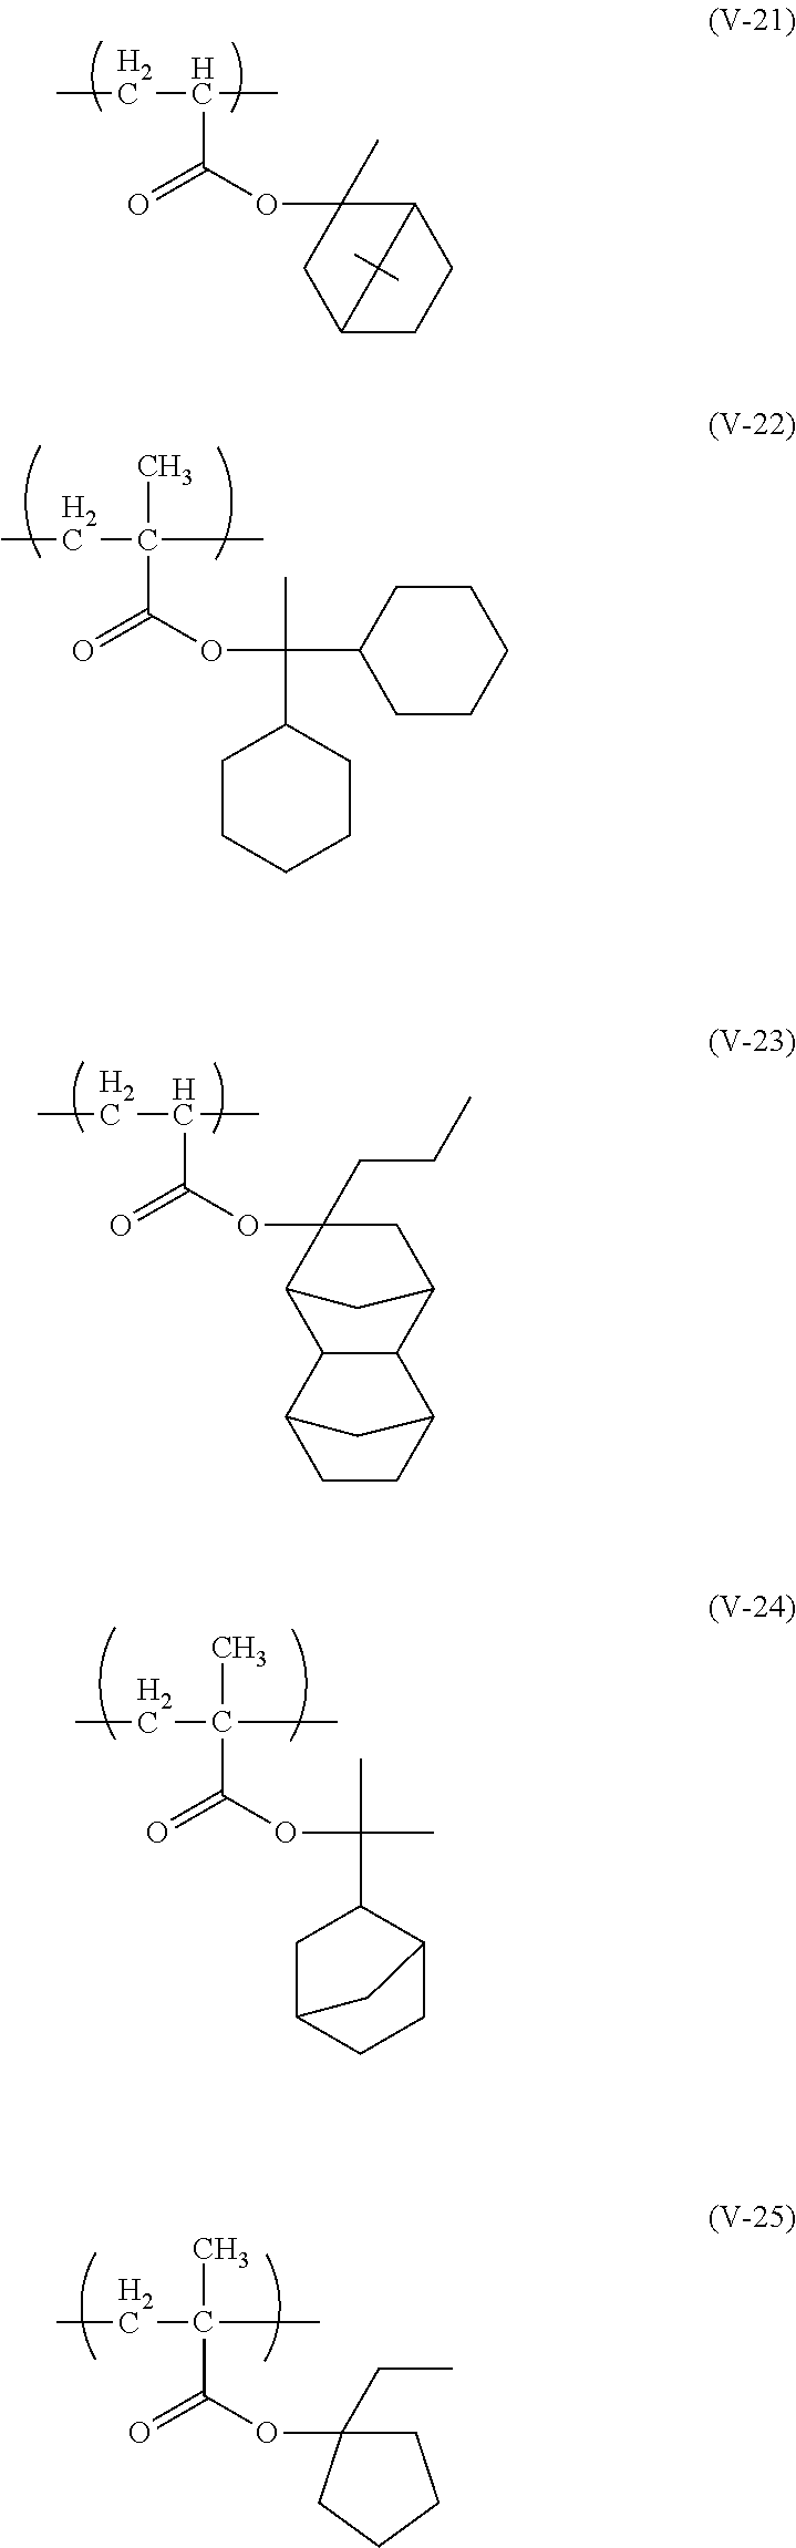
CCC(C)C(OC1(C)C2CCC(C1)C2(C)C)=O.CCC(C)(C(OC(C)(C1CCCCC1)C1CCCCC1)=O)C.CCC(C)C(OC1(CCC)CC2C3C(C1C2)C1CCC3C1)=O.CCC(C)(C(OC(C)(C1CC2CCC1C2)C)=O)C.CCC(C)(C(OC1(CC)CCCC1)=O)C
